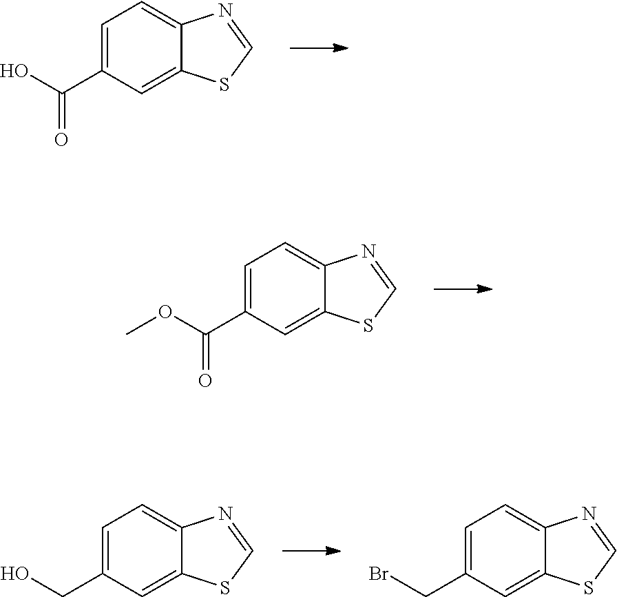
C1=C(C(O)=O)C=C2C(=C1)N=CS2.C1=C(C(OC)=O)C=C2C(=C1)N=CS2.C1=C(CO)C=C2C(=C1)N=CS2.C1=C(CBr)C=C2C(=C1)N=CS2
